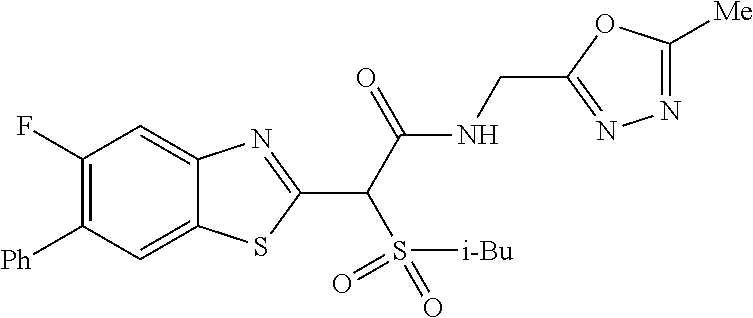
C1([Ph])=C(F)C=C2C(=C1)SC(C(C(NCC1=NN=C([Me])O1)=O)S(=O)([i-Bu])=O)=N2
